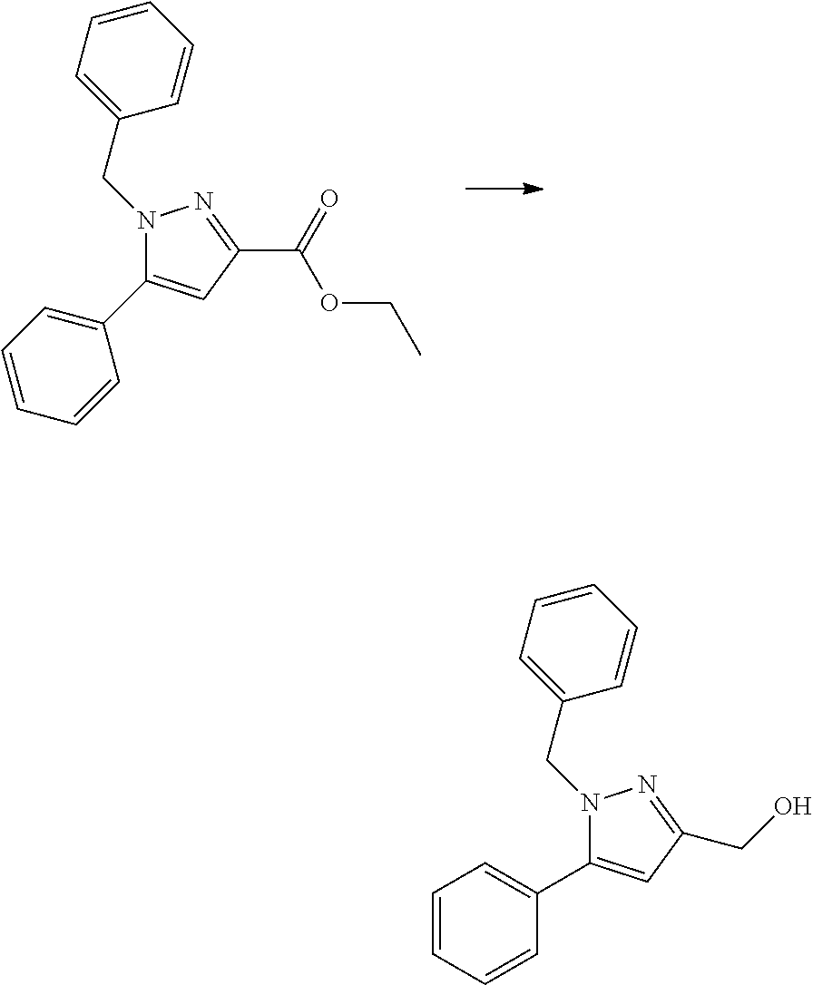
N1(CC2=CC=CC=C2)C(C2=CC=CC=C2)=CC(C(OCC)=O)=N1.N1(CC2=CC=CC=C2)C(C2=CC=CC=C2)=CC(CO)=N1
